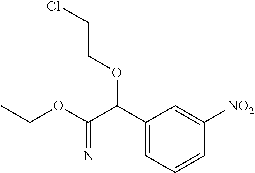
C1(C(C(OCC)=N)OCCCl)=CC=CC([NO2])=C1
